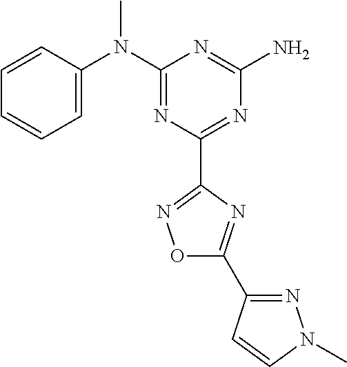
C1=CC(N(C2=NC(C3=NOC(C4=NN(C)C=C4)=N3)=NC(N)=N2)C)=CC=C1
